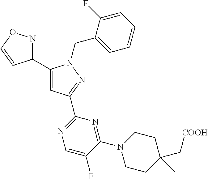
C1(C2=CC(C3=NC=C(F)C(N4CCC(C[COOH])(C)CC4)=N3)=NN2CC2=CC=CC=C2F)=NOC=C1
